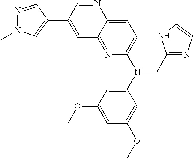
C1=C2C(=NC(N(CC3=NC=CN3)C3=CC(OC)=CC(OC)=C3)=C1)C=C(C1=CN(C)N=C1)C=N2
